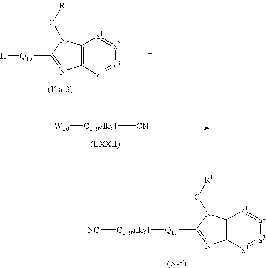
C12=C([a4]=[a3][a2]=[a1]1)N=C([Q1b][H])N2[G][R1].[C19alkyl]([CN])[W10].C12=C([a4]=[a3][a2]=[a1]1)N=C([Q1b][C19alkyl][NC])N2[G][R1]
